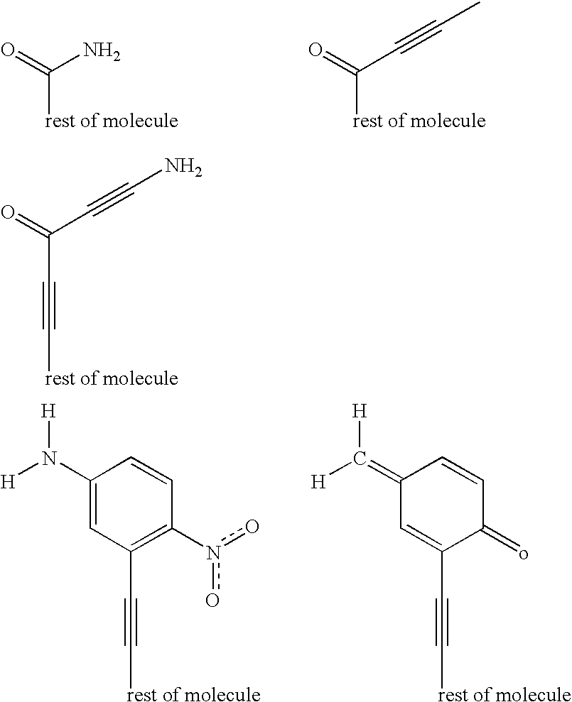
[rest of molecule]C(N)=O.[rest of molecule]C(C#CC)=O.C1(N([H])[H])=CC(C#C[rest of molecule])=C(n(o)o)C=C1.C1(=C([H])[H])C=C(C#C[rest of molecule])C(=o)C=C1.C(C(C#CN)=O)#C[rest of molecule]
